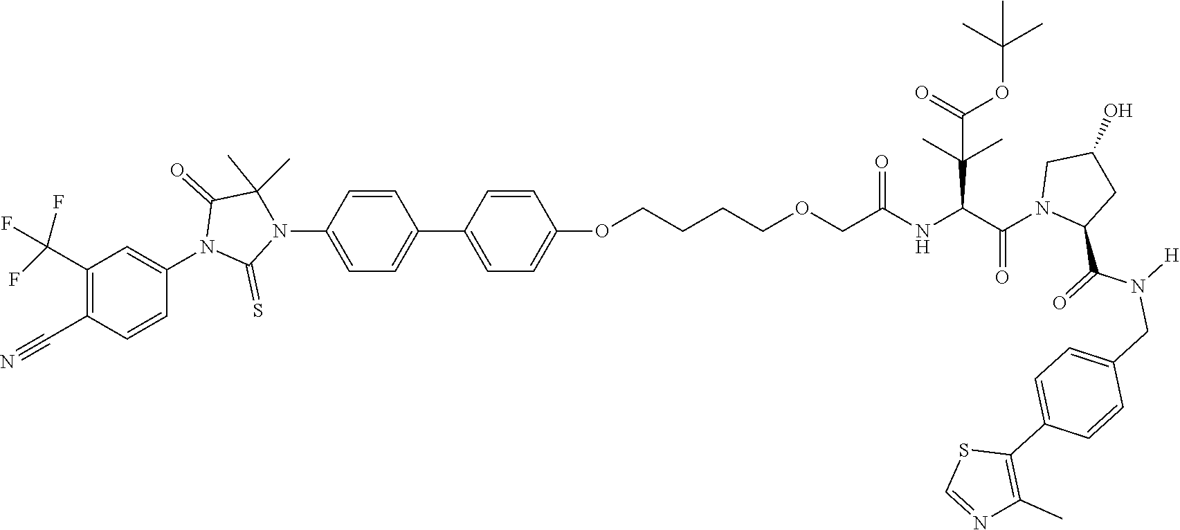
C1=C(N2C(=S)N(C3=CC(C(F)(F)F)=C(C#N)C=C3)C(=O)C2(C)C)C=CC(C2=CC=C(OCCCCOCC(NC(C(N3C(C(=O)N([H])CC4=CC=C(C5=C(C)N=CS5)C=C4)CC(O)C3)=O)C(C)(C)C(=O)OC(C)(C)C)=O)C=C2)=C1
